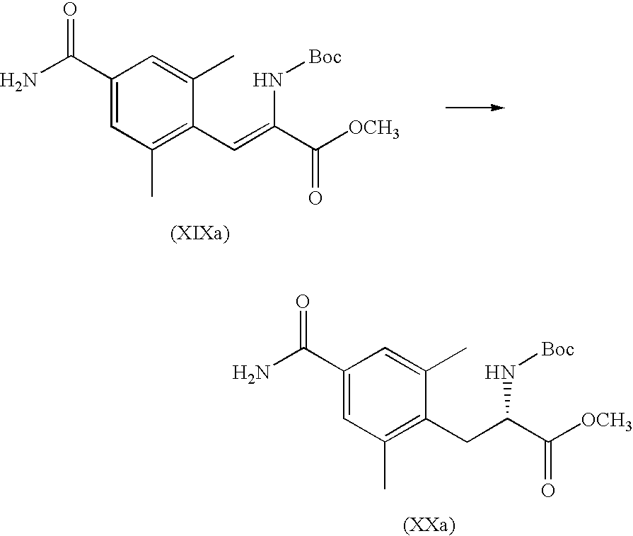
C1(C(N)=O)=CC(C)=C(C=C(C([OCH3])=O)N[Boc])C(C)=C1.C1(C(N)=O)=CC(C)=C(CC(C([OCH3])=O)N[Boc])C(C)=C1
